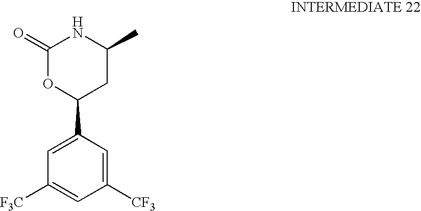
C1(=O)OC(C2=CC([F3C])=CC([CF3])=C2)CC(C)N1
